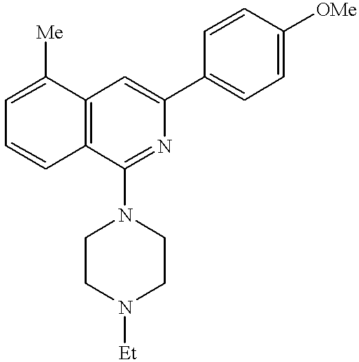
C12=C(C(N3CCN([Et])CC3)=NC(C3=CC=C([OMe])C=C3)=C1)C=CC=C2[Me]
